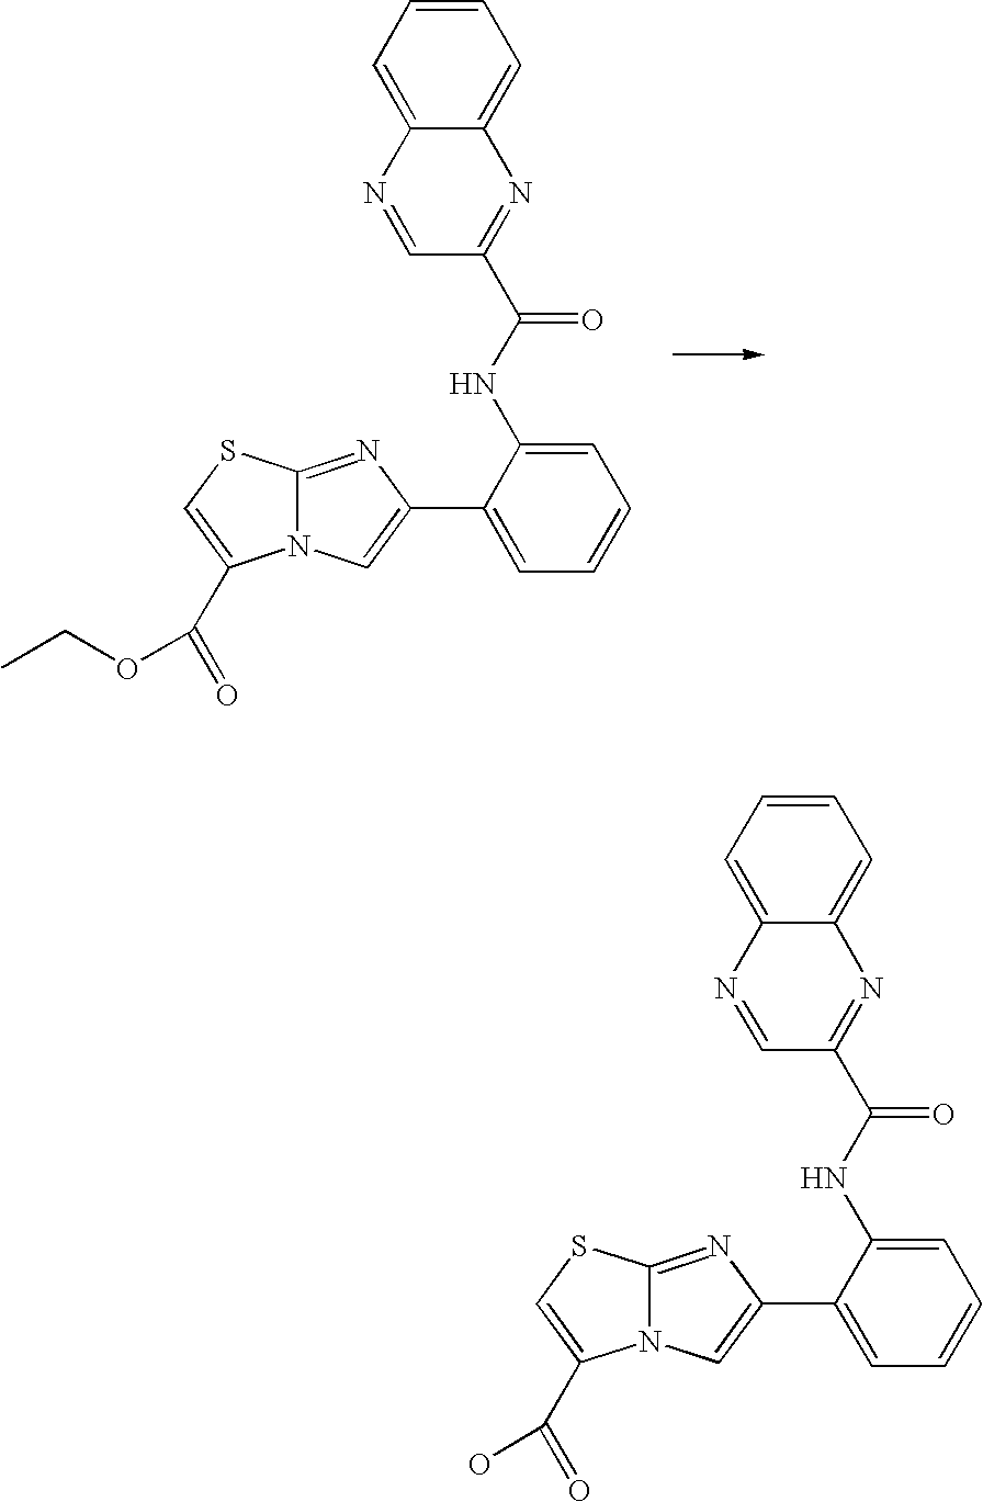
C12=NC(C3=CC=CC=C3NC(C3=NC4=CC=CC=C4N=C3)=O)=CN1C(C(=O)OCC)=CS2.C12=NC(C3=CC=CC=C3NC(C3=NC4=CC=CC=C4N=C3)=O)=CN1C(C(=O)O)=CS2
